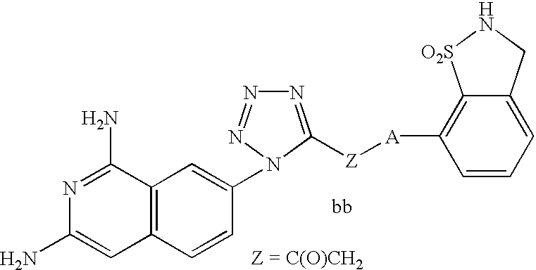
N1=C(N)C2=C(C=C1N)C=CC(N1N=NN=C1[Z][A]C1=C3C(=CC=C1)CN[O2S]3)=C2
